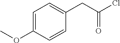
COC1=CC=C(CC(Cl)=O)C=C1
